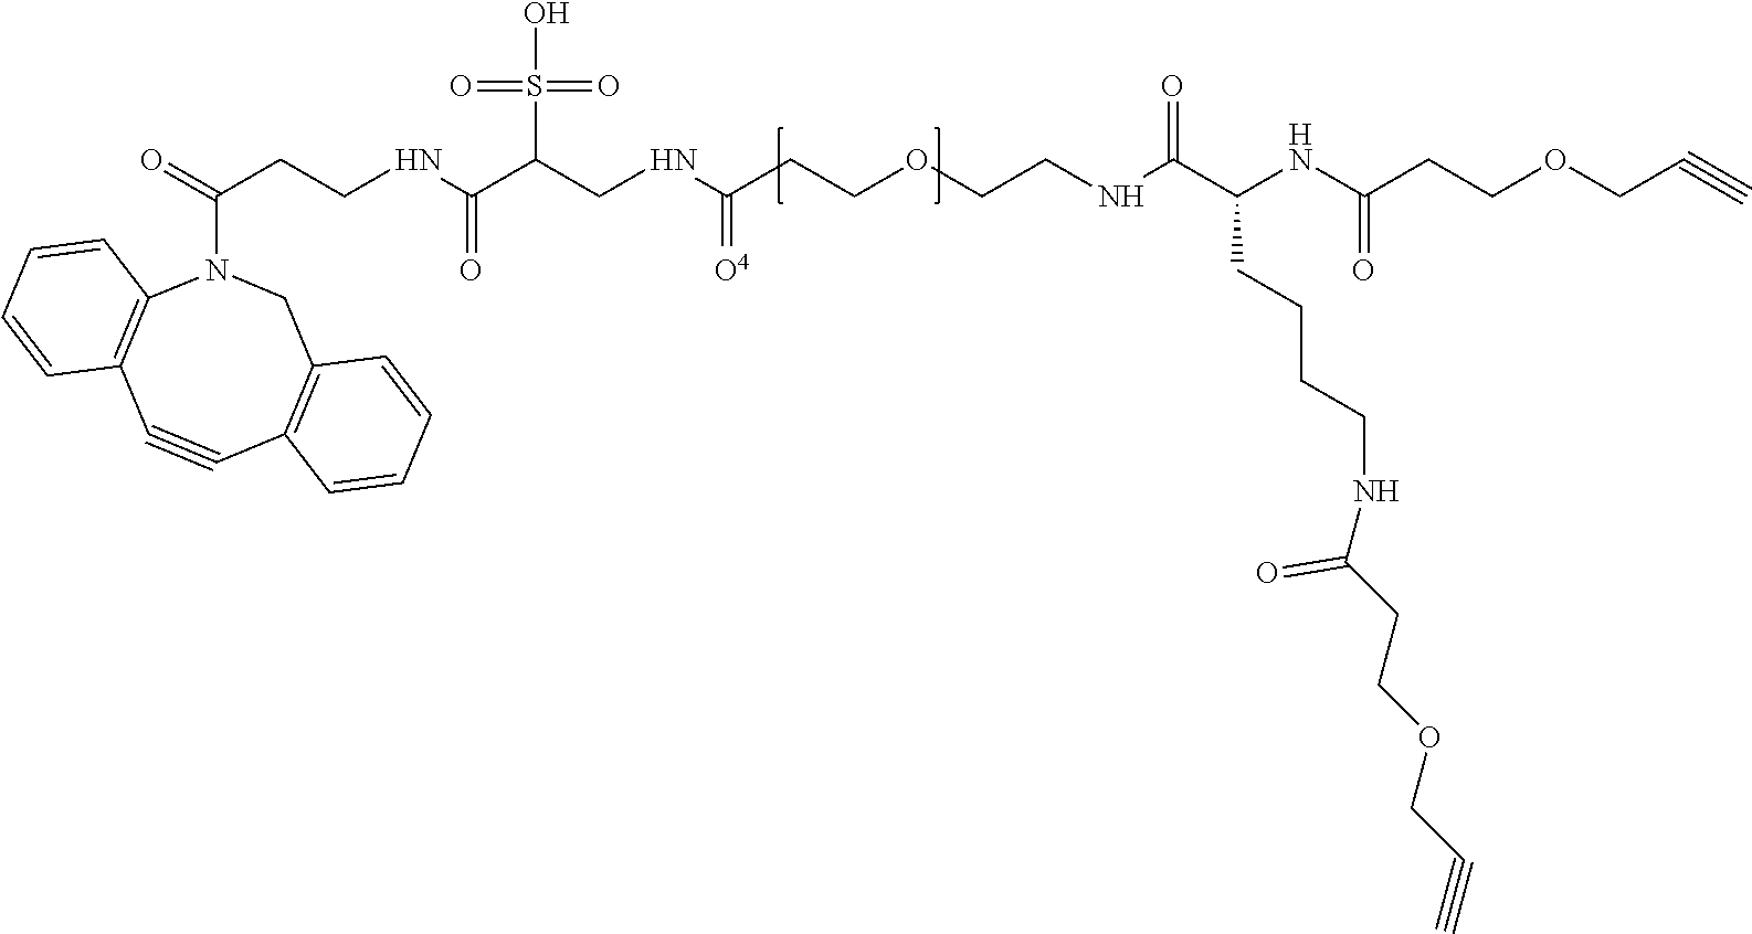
C(N1C2=C(C#CC3=C(C1)C=CC=C3)C=CC=C2)(CCNC(=O)C(CNC(=[O4])CCOCCNC(C(CCCCNC(=O)CCOCC#C)NC(=O)CCOCC#C)=O)S(=O)(=O)O)=O
